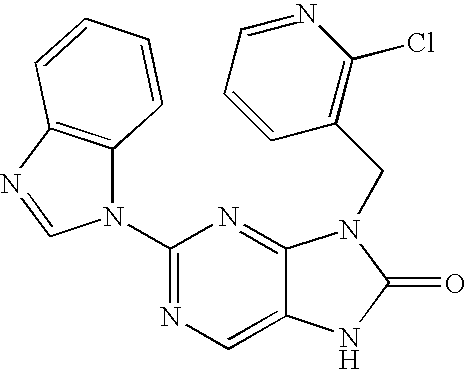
C12=CN=C(N3C4=C(N=C3)C=CC=C4)N=C1N(CC1=C(Cl)N=CC=C1)C(=O)N2
